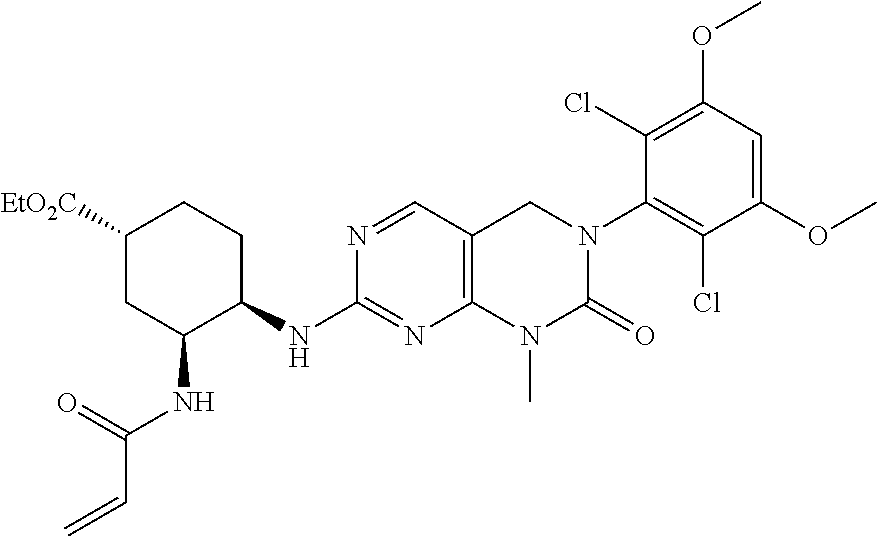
N1=CC2=C(N=C1NC1CCC([EtO2C])CC1NC(C=C)=O)N(C)C(=O)N(C1=C(Cl)C(OC)=CC(OC)=C1Cl)C2
